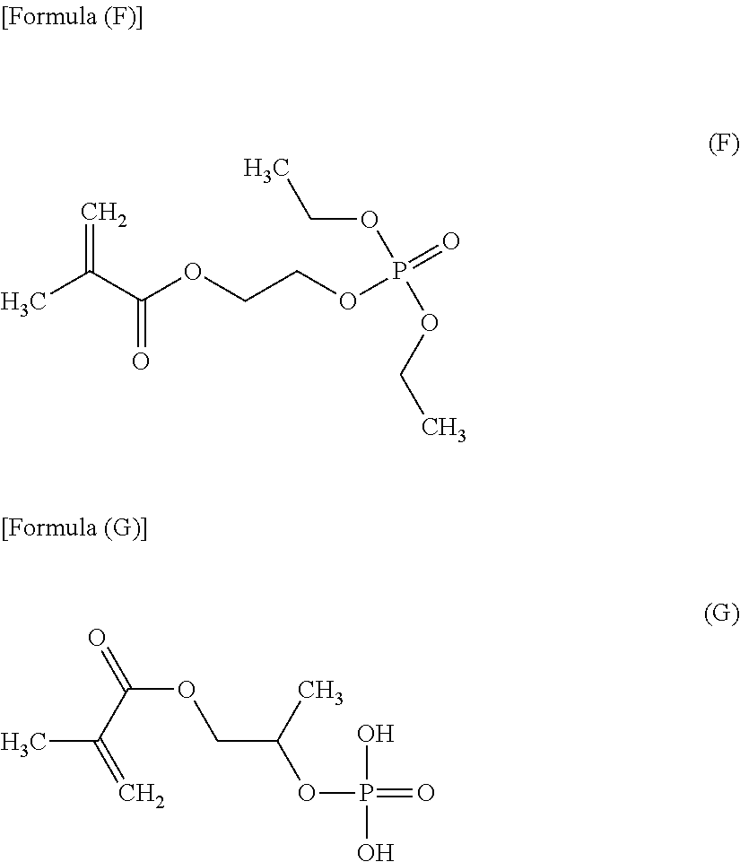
CC(C(OCCOP(=O)(OCC)OCC)=O)=C.CC(C(OCC(OP(O)(O)=O)C)=O)=C
